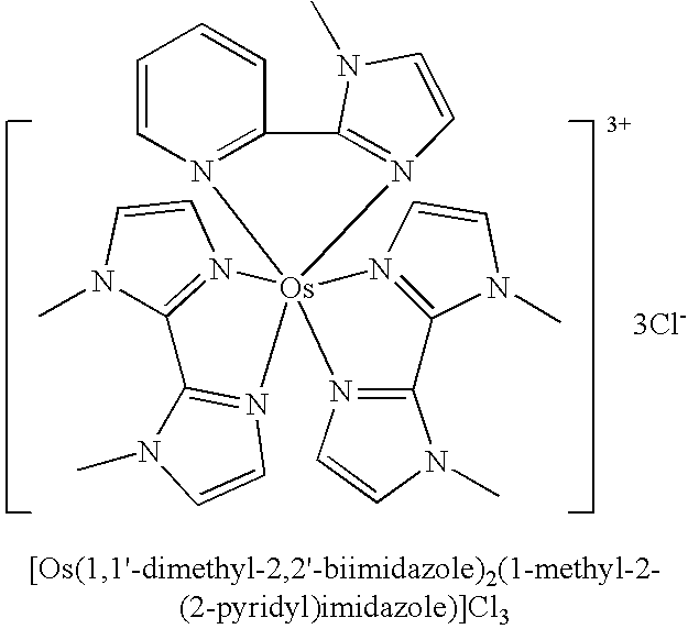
N1(C)C2=N(C=C1)[Os]13(N4=C2N(C)C=C4)(N2=C(N(C)C=C2)C2=N1C=CN2C)N1=C(C=CC=C1)C1=N3C=CN1C.[3Cl-]
